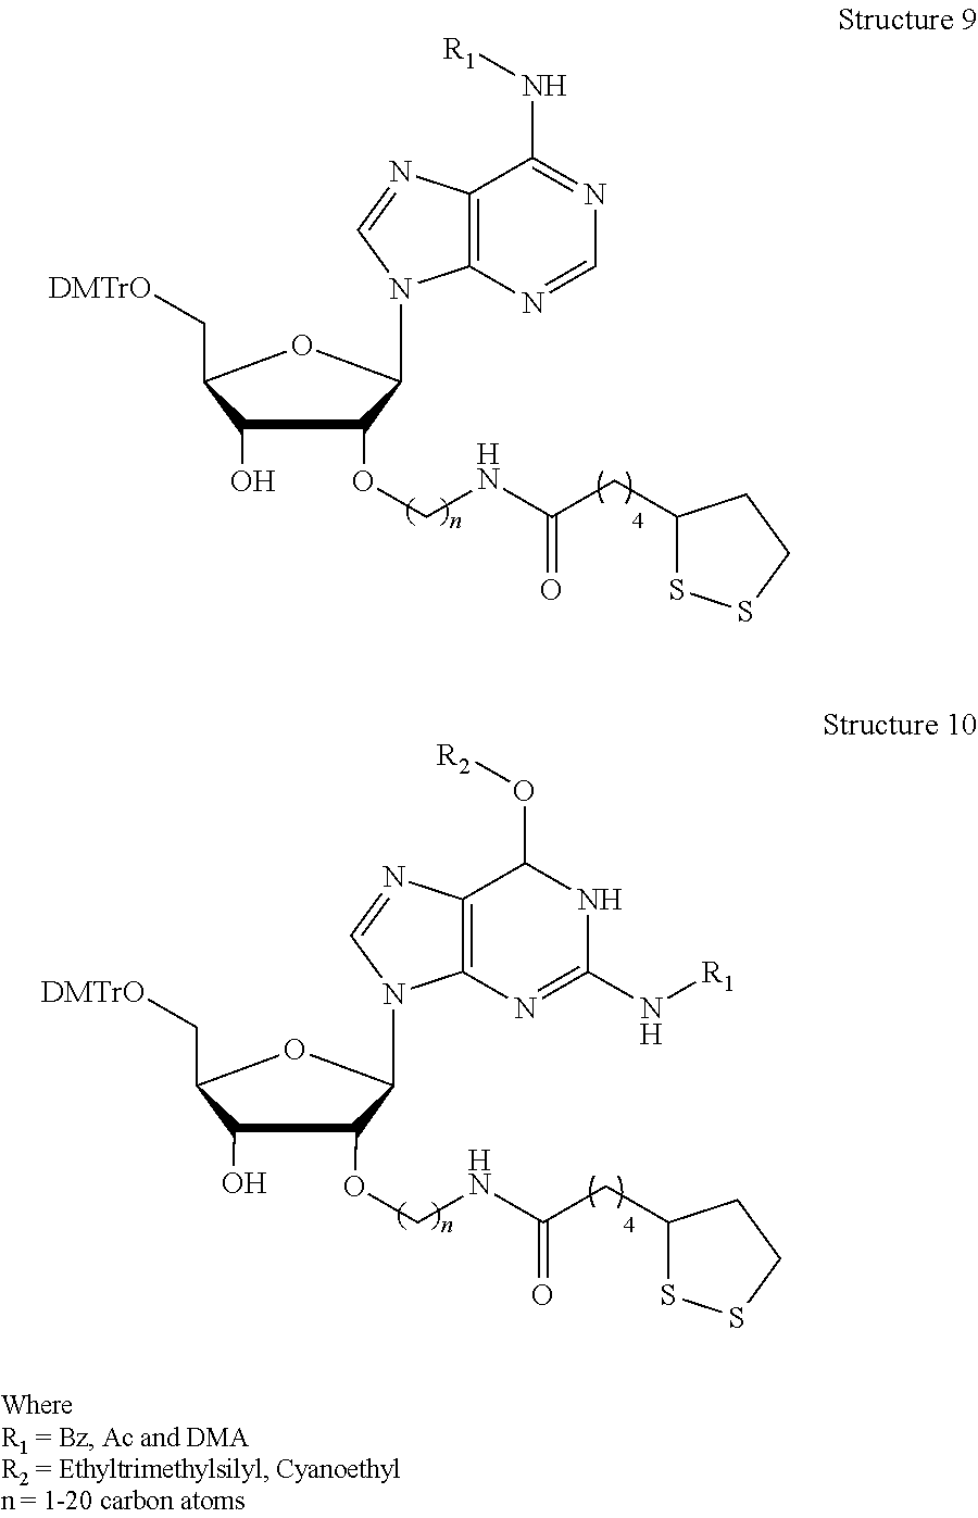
C1(O)C(OCNC(CC2SSCC2)=O)C(N2C3=C(C(N[R1])=NC=N3)N=C2)OC1C[DMTrO].C1(O)C(OCNC(CC2SSCC2)=O)C(N2C3=C(C(O[R2])NC(N[R1])=N3)N=C2)OC1C[DMTrO]
